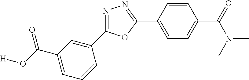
[H]OC(C1=CC=CC(C2=NN=C(C3=CC=C(C(=O)N(C)C)C=C3)O2)=C1)=O
